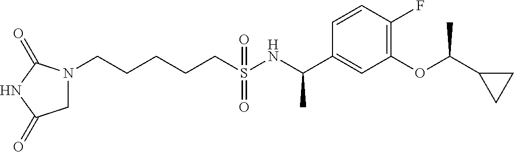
N1(CCCCCS(NC(C2=CC(OC(C3CC3)C)=C(F)C=C2)C)(=O)=O)CC(=O)NC1=O
